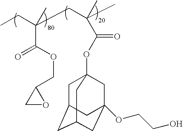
CCC(CC(C)(C(OC12CC3CC(CC(OCCO)(C1)C3)C2)=O)C)(C(OCC1CO1)=O)C
